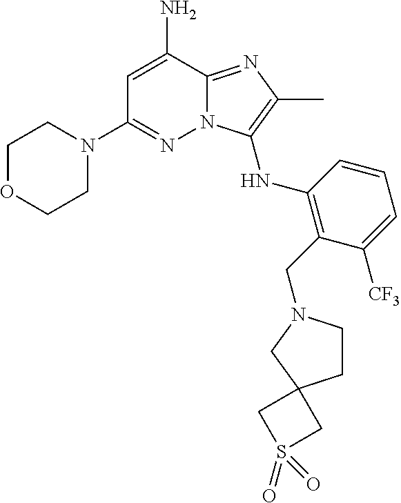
NC1=CC(N2CCOCC2)=NN2C1=NC(C)=C2NC1=C(CN2CCC3(C2)CS(=O)(=O)C3)C([CF3])=CC=C1
